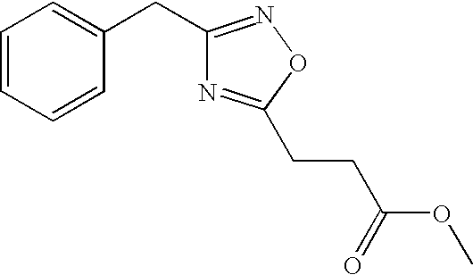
C(CCC1=NC(CC2=CC=CC=C2)=NO1)(OC)=O
